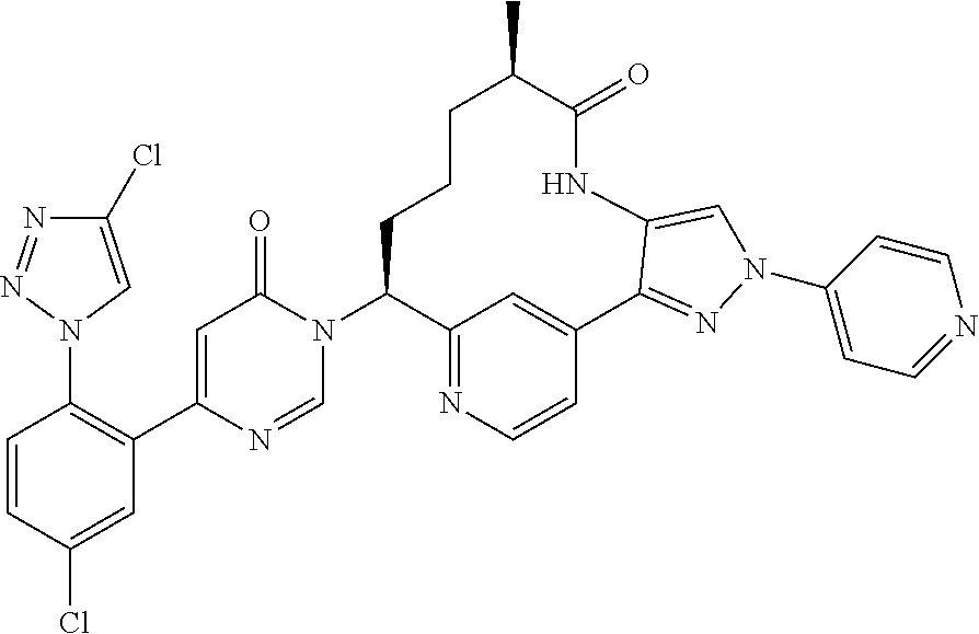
C1=CC(Cl)=CC(C2=CC(=O)N(C3C4=NC=CC(=C4)C4=NN(C5=CC=NC=C5)C=C4NC(=O)C(C)CCC3)C=N2)=C1N1C=C(Cl)N=N1
